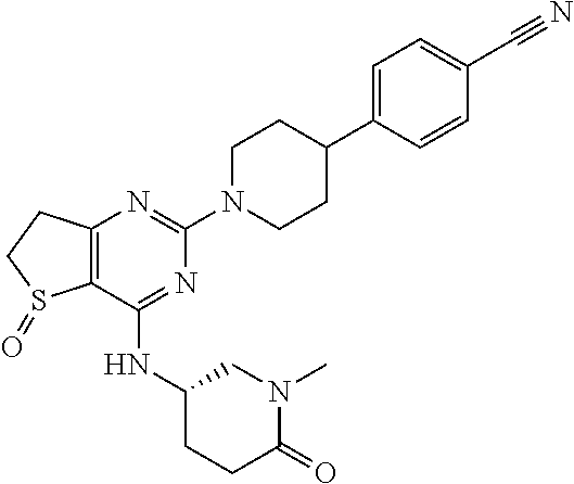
C12=C(C(NC3CCC(=O)N(C)C3)=NC(N3CCC(C4=CC=C(C#N)C=C4)CC3)=N1)S(=O)CC2
